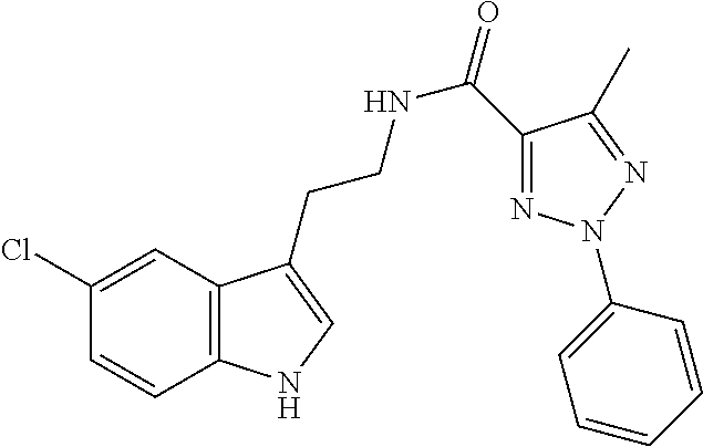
N(CCC1=CNC2=C1C=C(Cl)C=C2)C(=O)C1=NN(C2=CC=CC=C2)N=C1C
